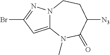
BrC1=NN2C(=C1)N(C)C(=O)C([N3])CC2
